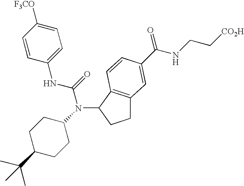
C1C2=C(C(N(C3CCC(C(C)(C)C)CC3)C(=O)NC3=CC=C([F3CO])C=C3)C1)C=CC(C(NCC[CO2H])=O)=C2
